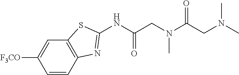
C1([F3CO])=CC2=C(C=C1)N=C(NC(CN(C(CN(C)C)=O)C)=O)S2
